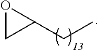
C(C)C1OC1
